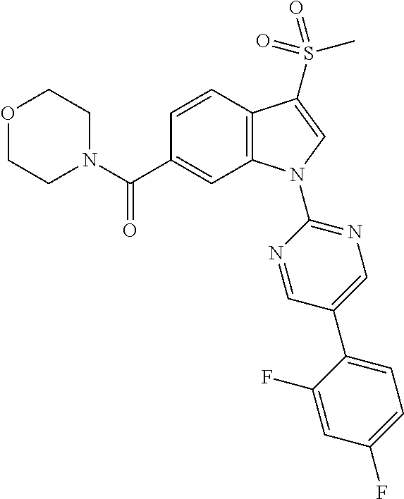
N1(C(C2=CC3=C(C=C2)C(S(C)(=O)=O)=CN3C2=NC=C(C3=CC=C(F)C=C3F)C=N2)=O)CCOCC1
